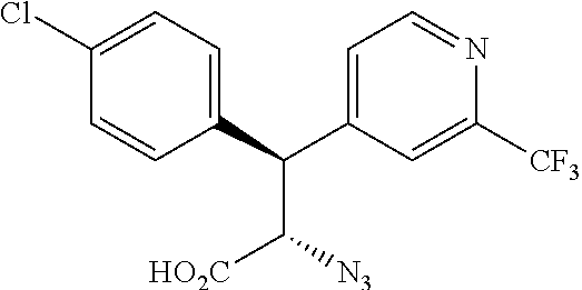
C(C1=CC=NC([CF3])=C1)(C([HO2C])[N3])C1=CC=C(Cl)C=C1
